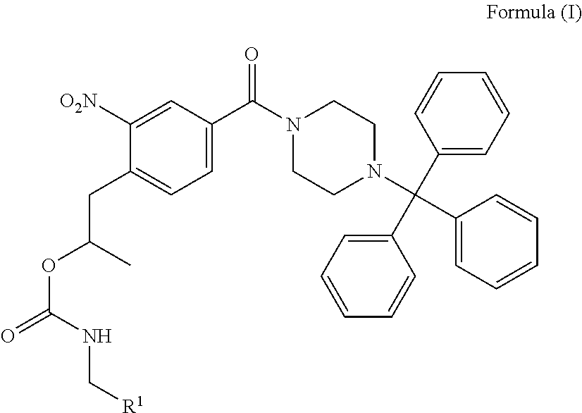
C1(CC(OC(=O)NC[R1])C)=CC=C(C(N2CCN(C(C3=CC=CC=C3)(C3=CC=CC=C3)C3=CC=CC=C3)CC2)=O)C=C1[O2N]
